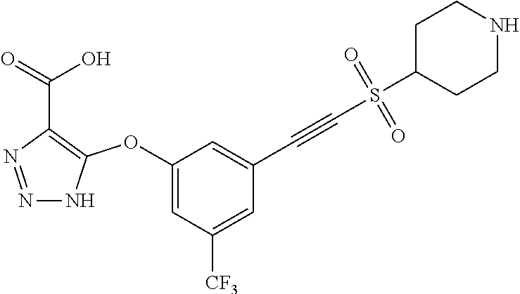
C1(OC2=C(C(=O)O)N=NN2)=CC([CF3])=CC(C#CS(C2CCNCC2)(=O)=O)=C1
